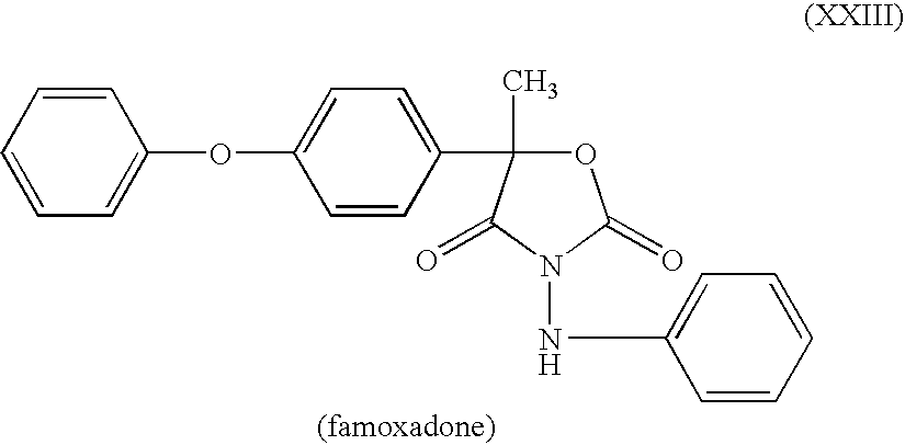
C1=CC=C(OC2=CC=C(C3(C)OC(=O)N(NC4=CC=CC=C4)C3=O)C=C2)C=C1
